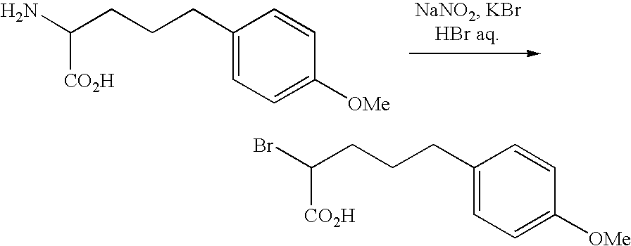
C1([OMe])=CC=C(CCCC(N)[CO2H])C=C1.C1([OMe])=CC=C(CCCC(Br)[CO2H])C=C1
